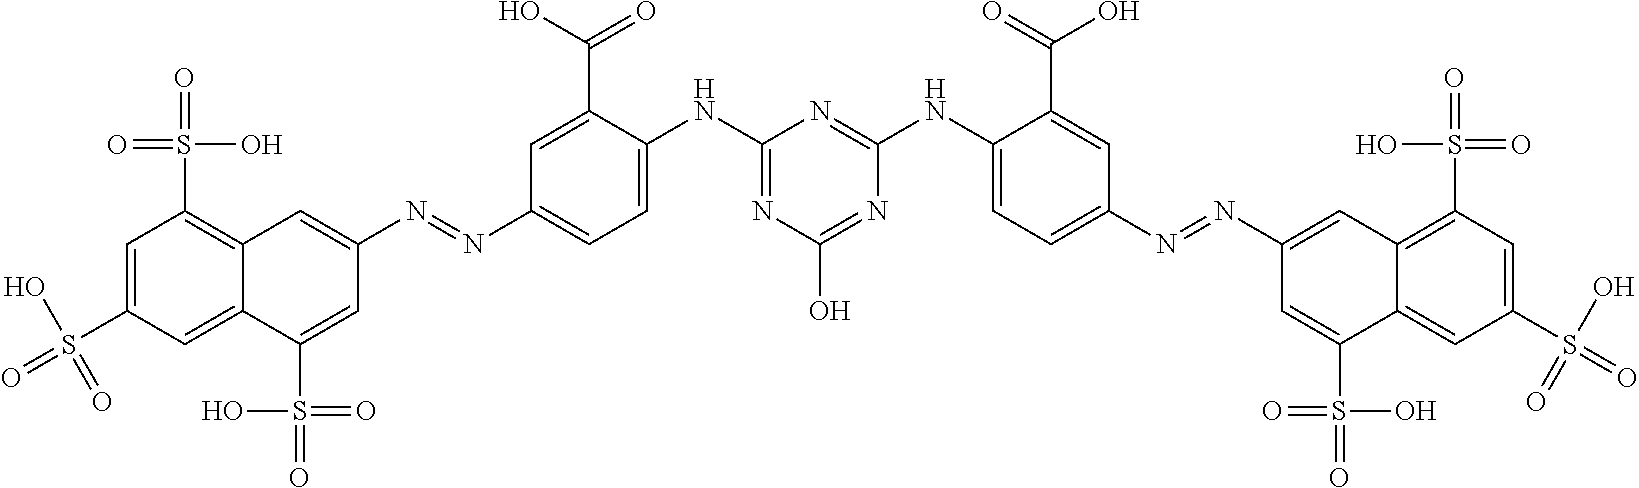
C1=C(S(=O)(O)=O)C=C2C(=C1S(=O)(O)=O)C=C(N=NC1=CC=C(NC3=NC(O)=NC(NC4=CC=C(N=NC5=CC6=C(S(=O)(=O)O)C=C(S(=O)(O)=O)C=C6C(S(=O)(O)=O)=C5)C=C4C(O)=O)=N3)C(C(O)=O)=C1)C=C2S(=O)(=O)O
